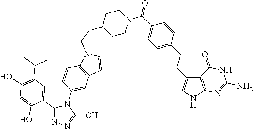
C1(C2=CC(C(C)C)=C(O)C=C2O)=NN=C(O)N1C1=CC2=C(C=C1)N(CCC1CCN(C(C3=CC=C(CCC4=CNC5=C4C(=O)NC(N)=N5)C=C3)=O)CC1)C=C2
